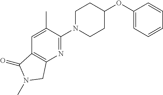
C1(OC2CCN(C3=NC4=C(C=C3C)C(=O)N(C)C4)CC2)=CC=CC=C1
